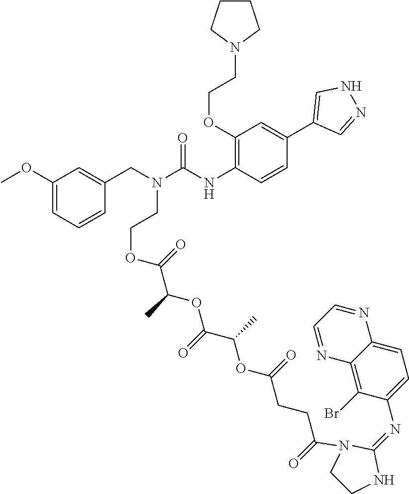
C1(OCCN2CCCC2)=C(NC(N(CC2=CC(OC)=CC=C2)CCOC(C(OC(C(OC(CCC(=O)N2C(=NC3=CC=C4N=CC=NC4=C3Br)NCC2)=O)C)=O)C)=O)=O)C=CC(C2=CNN=C2)=C1
